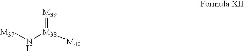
[M37]N[M38]([M40])=[M39]
